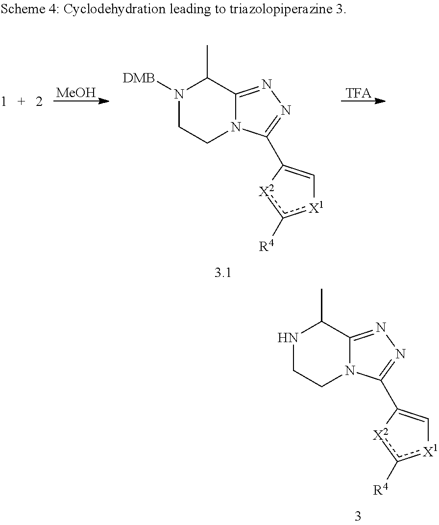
N1CCN2C(=NN=C2C2=C[X1]c([R4])[X2]2)C1C.[MeOH].N1([DMB])CCN2C(=NN=C2C2=C[X1]c([R4])[X2]2)C1C.[TFA]
